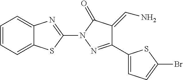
C12=CC=CC=C1SC(N1N=C(C3=CC=C(Br)S3)C(=CN)C1=O)=N2
